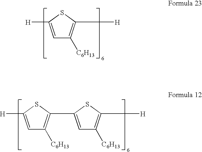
C1=C([H])SC([H])=C1[C6H13].C1=C([H])SC(C2=CC([C6H13])=C([H])S2)=C1[C6H13]
